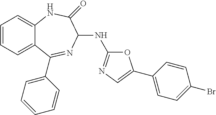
C1=CC=C2C(=C1)NC(=O)C(NC1=NC=C(C3=CC=C(Br)C=C3)O1)N=C2C1=CC=CC=C1
